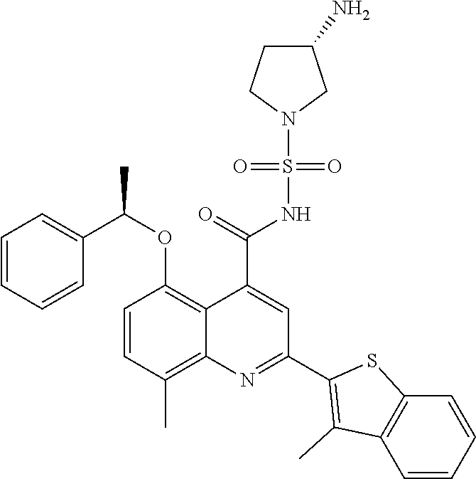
C1=CC(C)=C2C(=C1OC(C1=CC=CC=C1)C)C(C(=O)NS(N1CC(N)CC1)(=O)=O)=CC(C1=C(C)C3=C(S1)C=CC=C3)=N2
